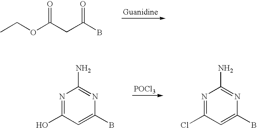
O=C(CC(B)=O)OCC.[POCl3].N1=C(O)C=C(B)N=C1N.N1=C(Cl)C=C(B)N=C1N
